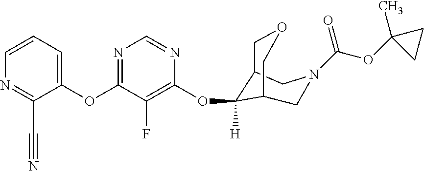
C1(OC2=NC=NC(OC3([H])C4COCC3CN(C(OC3(C)CC3)=O)C4)=C2F)=CC=CN=C1C#N
